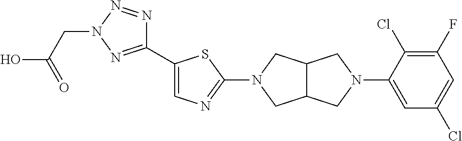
C1(C2=CN=C(N3CC4C(C3)CN(C3=CC(Cl)=CC(F)=C3Cl)C4)S2)=NN(CC(O)=O)N=N1
